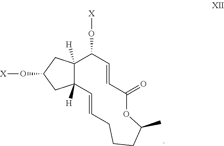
C12([H])C([H])(CC(O[X])C1)C=CCCCC(C)OC(=O)C=CC2O[X]
